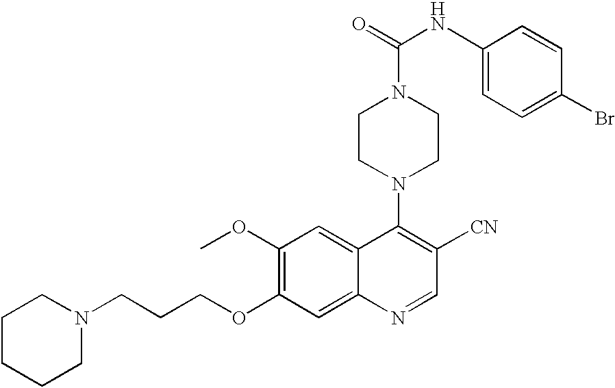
N1(CCCOC2=C(OC)C=C3C(=C2)N=CC([CN])=C3N2CCN(C(NC3=CC=C(Br)C=C3)=O)CC2)CCCCC1
